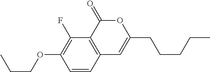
C1=CC2=C(C(F)=C1OCCC)C(=O)OC(CCCCC)=C2
